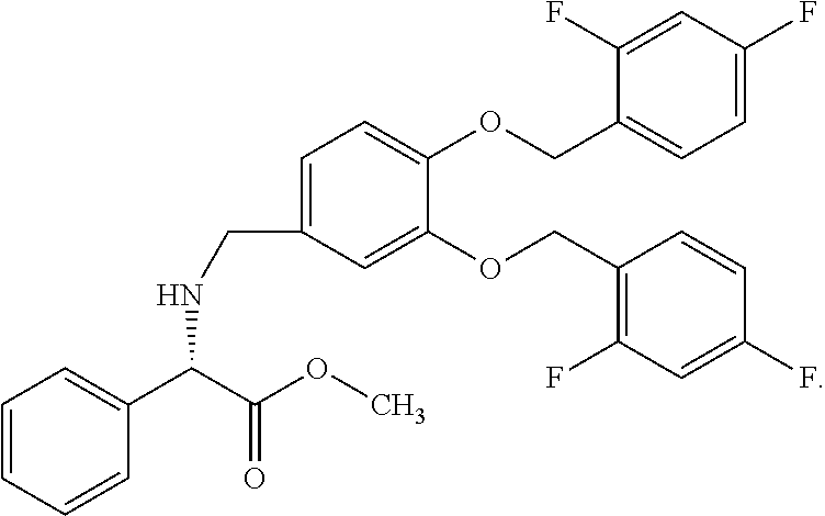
C1=CC=CC(C(C(OC)=O)NCC2=CC=C(OCC3=CC=C(F)C=C3F)C(OCC3=C(F)C=C(F)C=C3)=C2)=C1
